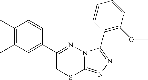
C1(C)=C(C)C=CC(C2=NN3C(=NN=C3C3=C(OC)C=CC=C3)SC2)=C1
